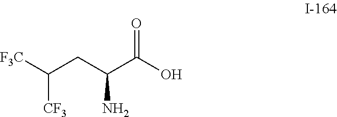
[F3C]C(CC(C(O)=O)N)[CF3]
